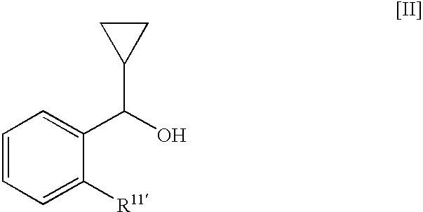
C1=CC=C([R11])C(C(O)C2CC2)=C1
